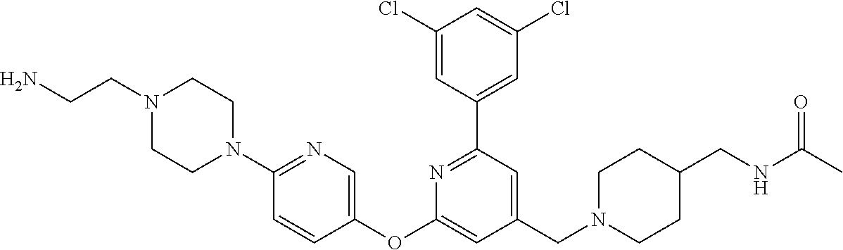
C1(Cl)=CC(C2=NC(OC3=CN=C(N4CCN(CCN)CC4)C=C3)=CC(CN3CCC(CNC(C)=O)CC3)=C2)=CC(Cl)=C1
